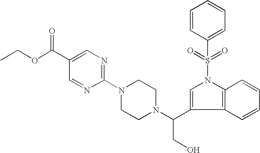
CCOC(C1=CN=C(N2CCN(C(C3=CN(S(C4=CC=CC=C4)(=O)=O)C4=C3C=CC=C4)CO)CC2)N=C1)=O
